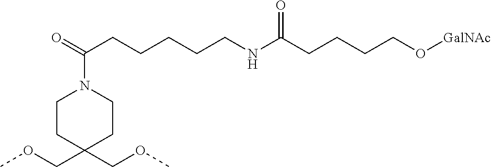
C(CCCCNC(CCCCO[GalNAc])=O)C(=O)N1CCC(COC)(COC)CC1
